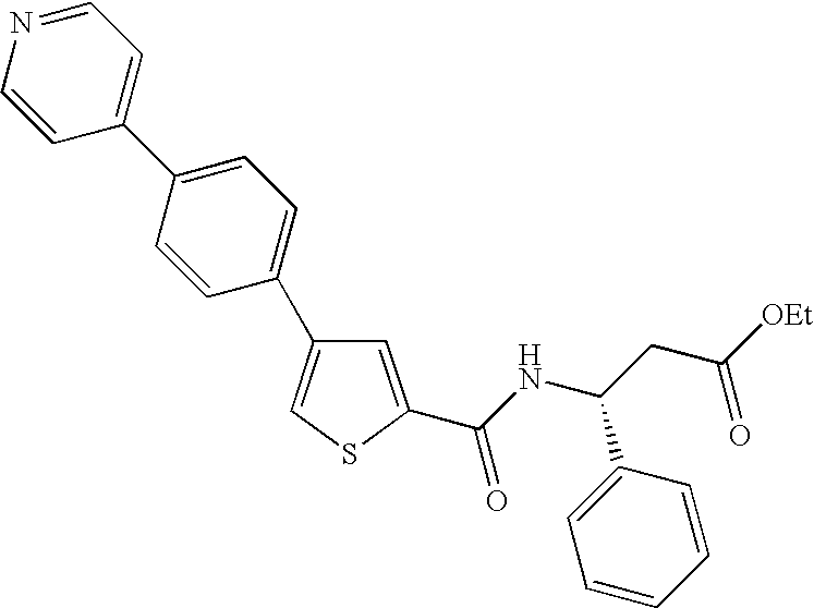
C1=C(C(NC(CC([OEt])=O)C2=CC=CC=C2)=O)SC=C1C1=CC=C(C2=CC=NC=C2)C=C1
